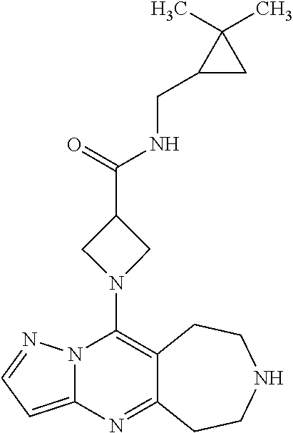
C12=C(N3CC(C(=O)NCC4CC4(C)C)C3)N3C(=CC=N3)N=C1CCNCC2
